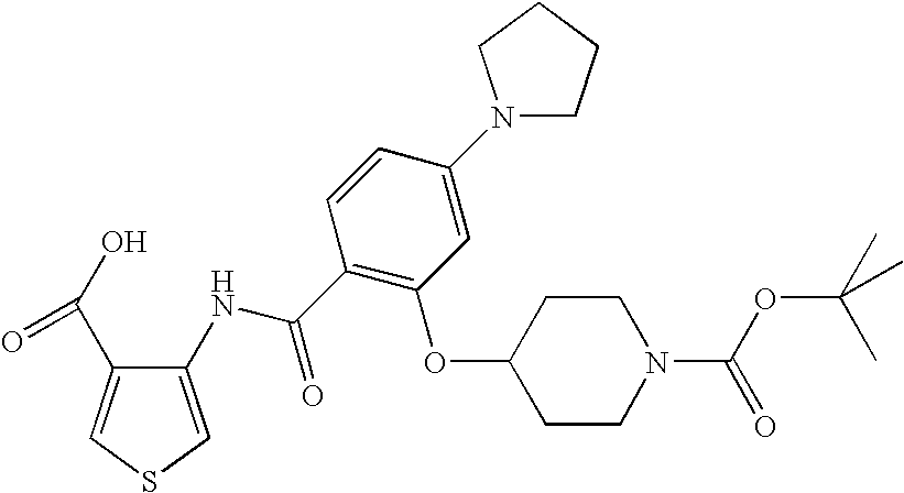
O(C1CCN(C(=O)OC(C)(C)C)CC1)C1=C(C(NC2=CSC=C2C(O)=O)=O)C=CC(N2CCCC2)=C1
